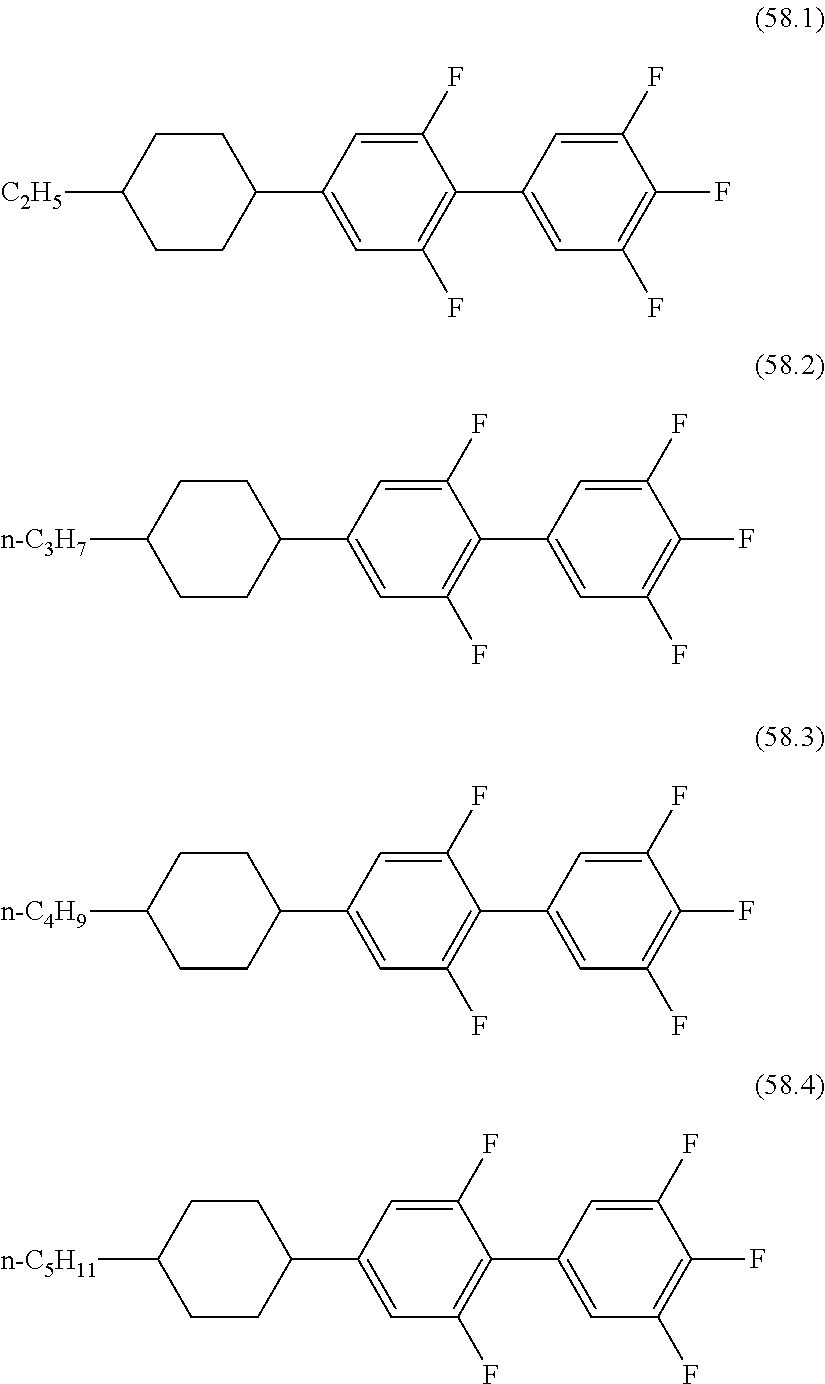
C1CC(C2=CC(F)=C(C3=CC(F)=C(F)C(F)=C3)C(F)=C2)CCC1[C2H5].C1CC(C2=CC(F)=C(C3=CC(F)=C(F)C(F)=C3)C(F)=C2)CCC1[n-C3H7].C1CC(C2=CC(F)=C(C3=CC(F)=C(F)C(F)=C3)C(F)=C2)CCC1[n-C4H9].C1CC(C2=CC(F)=C(C3=CC(F)=C(F)C(F)=C3)C(F)=C2)CCC1[n-C5H11]
